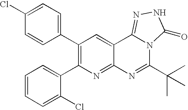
C1(C2=C(C3=CC=CC=C3Cl)N=C3C(=C2)C2=NNC(=O)N2C(C(C)(C)C)=N3)=CC=C(Cl)C=C1
